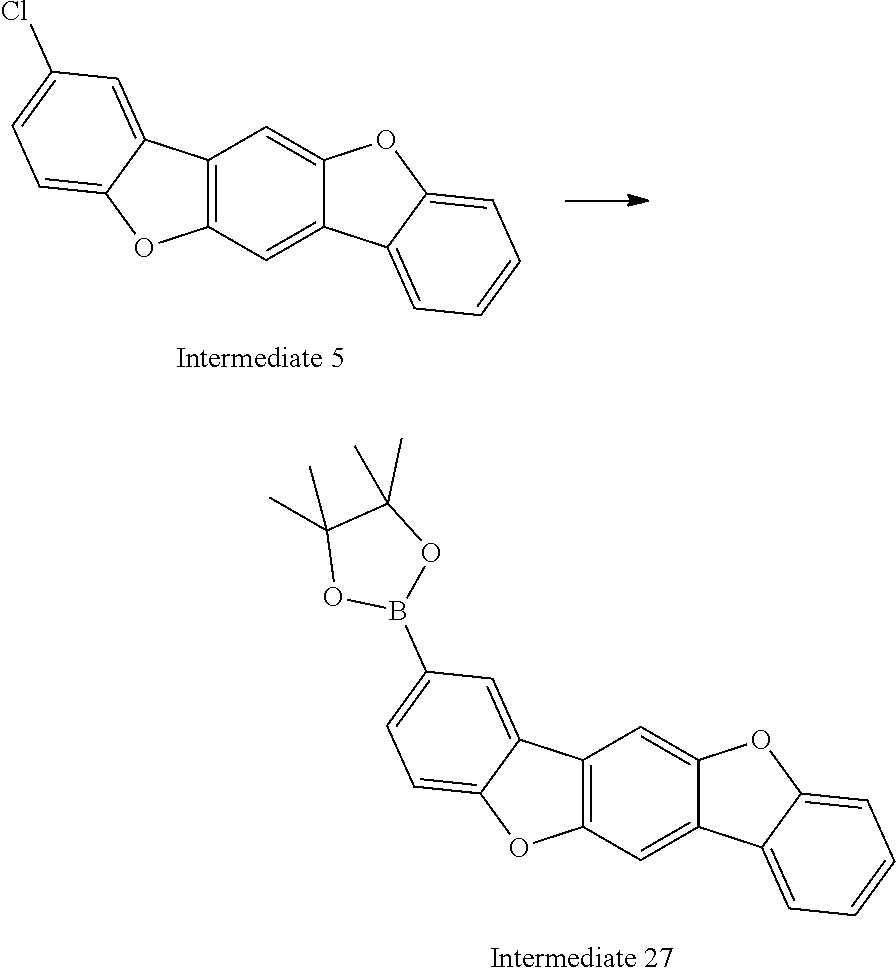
C12=C(C=C3C(=C1)OC1=CC=CC=C31)OC1=CC=C(Cl)C=C21.C12=C(C=C3C(=C1)OC1=CC=CC=C31)OC1=CC=C(B3OC(C)(C)C(C)(C)O3)C=C21
